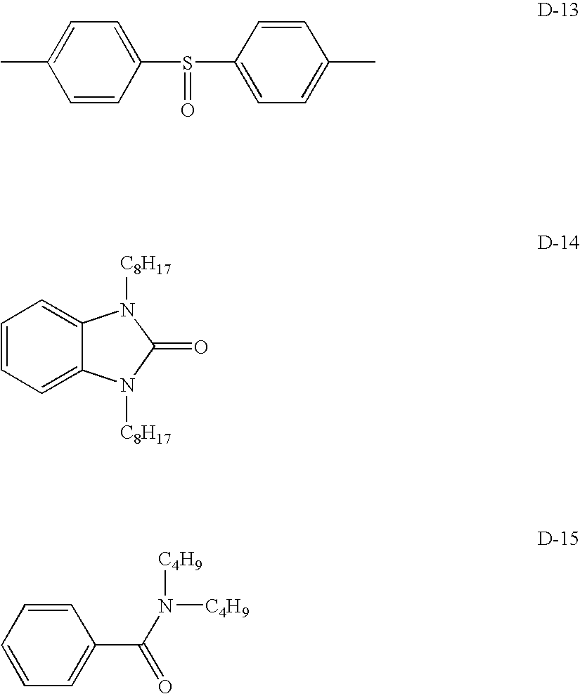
S(=O)(C1=CC=C(C)C=C1)C1=CC=C(C)C=C1.C1=CC=C2C(=C1)N([C8H17])C(=O)N2[C8H17].C1=CC=CC=C1C(N([C4H9])[C4H9])=O
